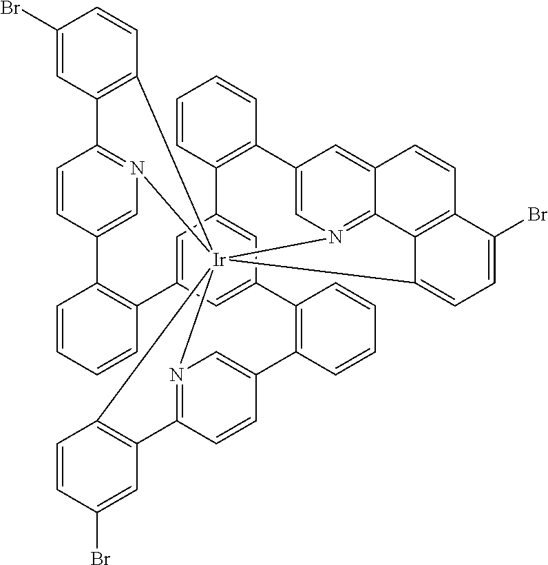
N12=C3C=CC(=C1)C1=C(C=CC=C1)C1=CC4=CC(=C1)C1=C(C=CC=C1)C1=CN5=C6C(=C1)C=CC1=C6C(=CC=C1Br)[Ir]251(N2=C(C=CC(=C2)C2=C4C=CC=C2)C2=C1C=CC(Br)=C2)C1=C3C=C(Br)C=C1
